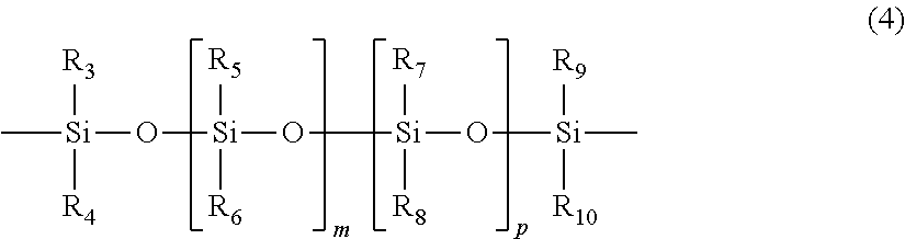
C[Si](O[Si](O[Si](O[Si](C)([R9])[R10])([R7])[R8])([R5])[R6])([R3])[R4]
